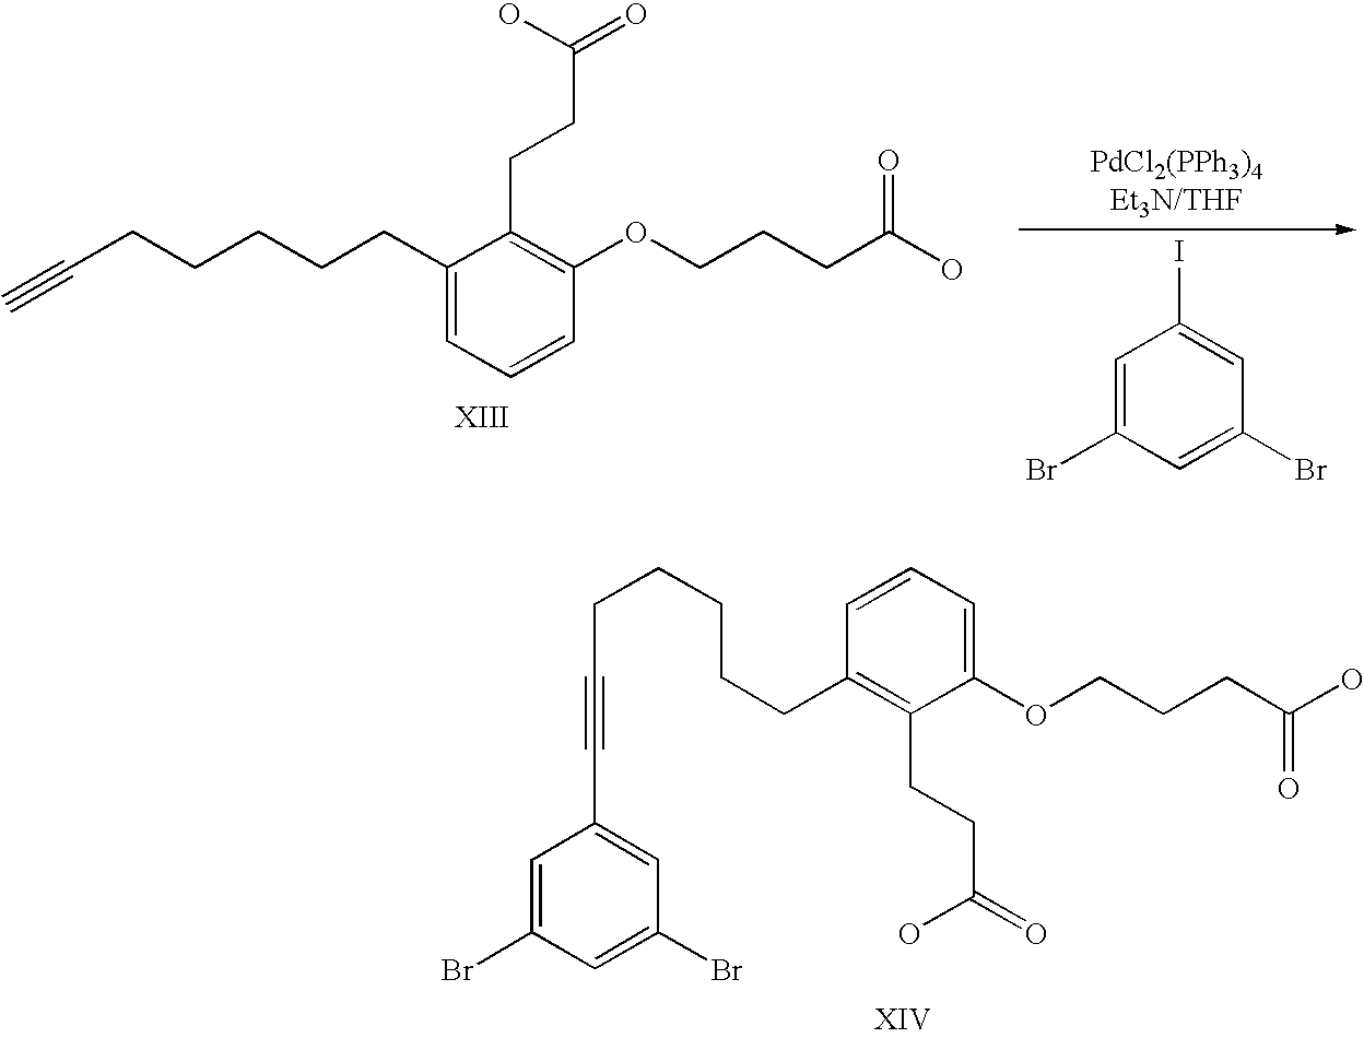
C1(CCCCCC#C)=CC=CC(OCCCC(O)=O)=C1CCC(=O)O.[PdCl2(PPh3)4Et3N/THF].C1=C(Br)C=C(Br)C=C1I.C1(CCCCCC#CC2=CC(Br)=CC(Br)=C2)=C(CCC(=O)O)C(OCCCC(O)=O)=CC=C1
